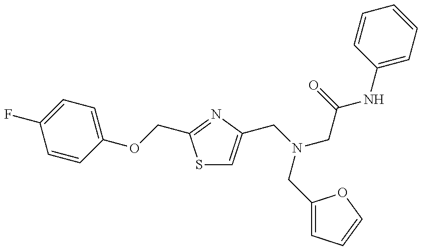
C1=CC(OCC2=NC(CN(CC(NC3=CC=CC=C3)=O)CC3=CC=CO3)=CS2)=CC=C1F
